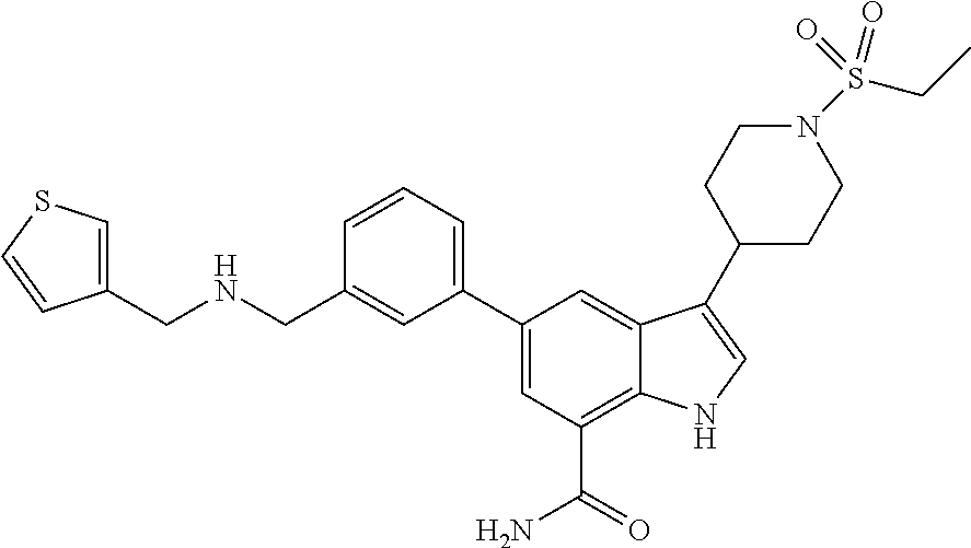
C1=C(C2=CC=CC(CNCC3=CSC=C3)=C2)C=C2C(=C1C(=O)N)NC=C2C1CCN(S(=O)(=O)CC)CC1
